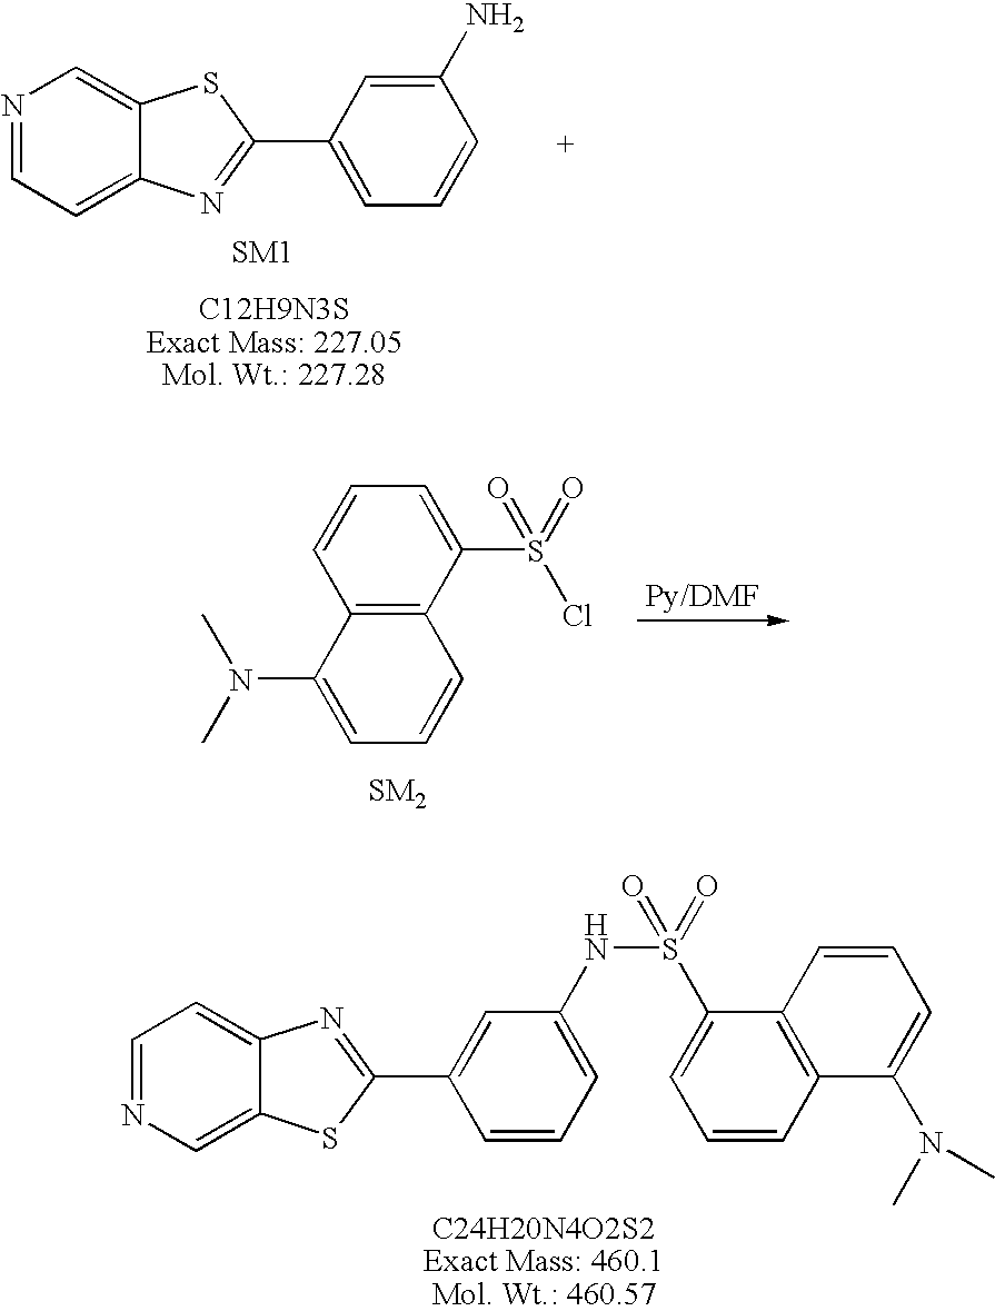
N1=CC=C2C(=C1)SC(C1=CC=CC(N)=C1)=N2.C1=NC=C2C(=C1)N=C(C1=CC(NS(C3=CC=CC4=C3C=CC=C4N(C)C)(=O)=O)=CC=C1)S2.C1=C(N(C)C)C2=C(C=C1)C(S(Cl)(=O)=O)=CC=C2
